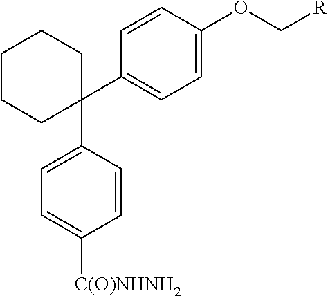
C1(C2=CC=C(OC[R])C=C2)(C2=CC=C([C(O)NHNH2])C=C2)CCCCC1
